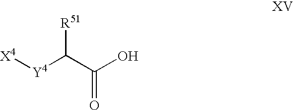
[X4][Y4]C(C(O)=O)[R51]
